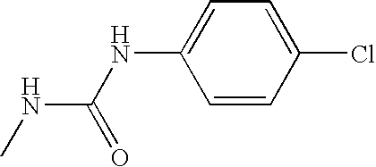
CNC(NC1=CC=C(Cl)C=C1)=O
